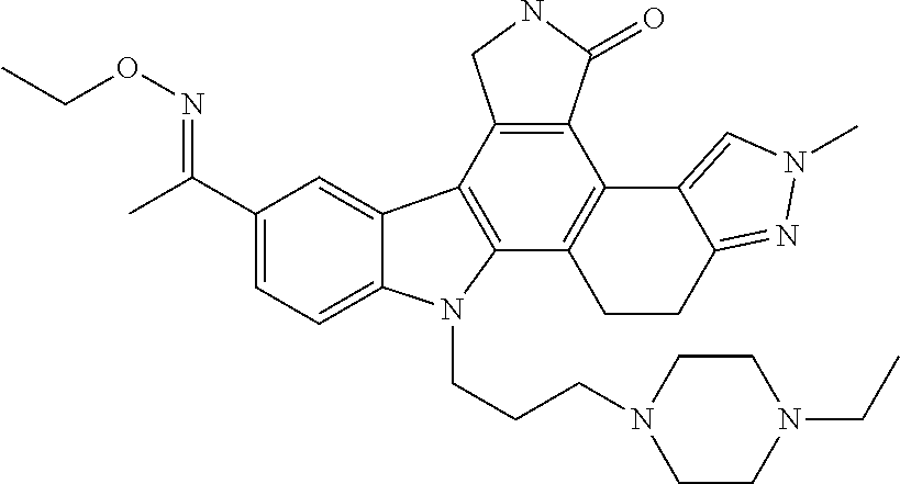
C1(C(C)=NOCC)=CC=C2C(=C1)C1=C(N2CCCN2CCN(CC)CC2)C2=C(C3=C1CNC3=O)C1=CN(C)N=C1CC2
